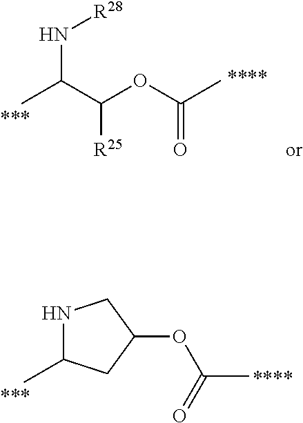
N(C(C)C(OC(C)=O)[R25])[R28].N1C(C)CC(OC(C)=O)C1
